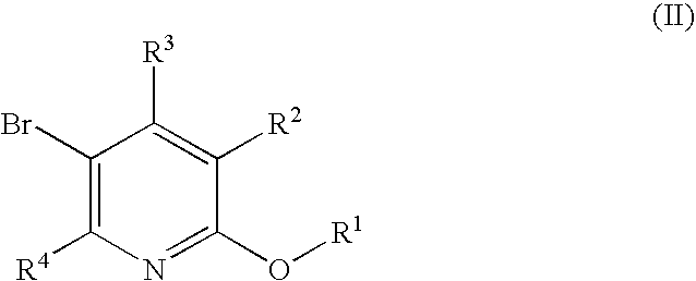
BrC1=C([R4])N=C(O[R1])C([R2])=C1[R3]
